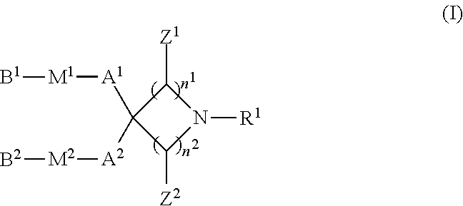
C1([Z1])C([A1][M1][B1])([A2][M2][B2])C([Z2])N1[R1]
